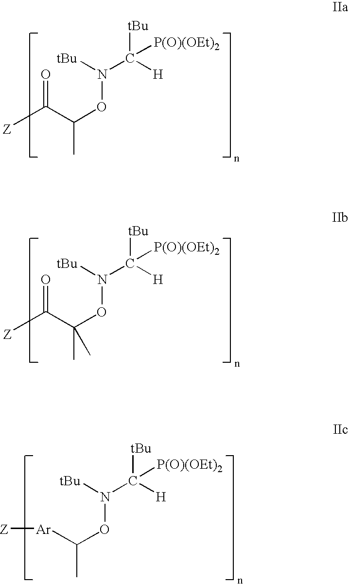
[Z]C(C(ON(C([tBu])([H])[P(O)(OEt)2])[tBu])C)=O.[Z]C(C(ON(C([tBu])([H])[P(O)(OEt)2])[tBu])(C)C)=O.C(ON(C([tBu])([H])[P(O)(OEt)2])[tBu])(C)[Ar][Z]
